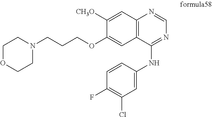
C1OCCN(CCCOC2=CC3=C(C=C2[CH3O])N=CN=C3NC2=CC(Cl)=C(F)C=C2)C1
